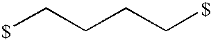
[$]CCCC[$]
